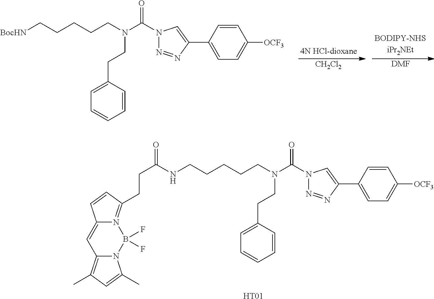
[BocHN]CCCCCN(C(N1N=NC(C2=CC=C([OCF3])C=C2)=C1)=O)CCC1=CC=CC=C1.[CH2Cl2].[DMF].[HT01].N(CCCCCN(CCC1=CC=CC=C1)C(N1N=NC(C2=CC=C([OCF3])C=C2)=C1)=O)C(CCC1=N2C(=CC3=C(C)C=C(C)N3B2(F)F)C=C1)=O
